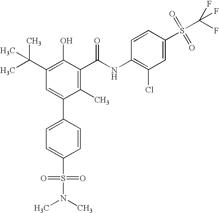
C1(C(C)(C)C)=C(O)C(C(NC2=C(Cl)C=C(S(C(F)(F)F)(=O)=O)C=C2)=O)=C(C)C(C2=CC=C(S(N(C)C)(=O)=O)C=C2)=C1
